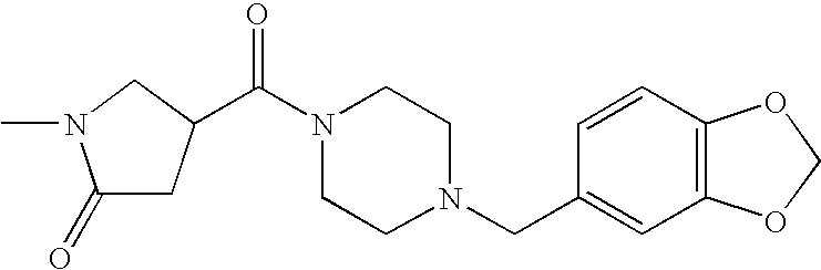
N1(C(=O)C2CC(=O)N(C)C2)CCN(CC2=CC3=C(C=C2)OCO3)CC1
